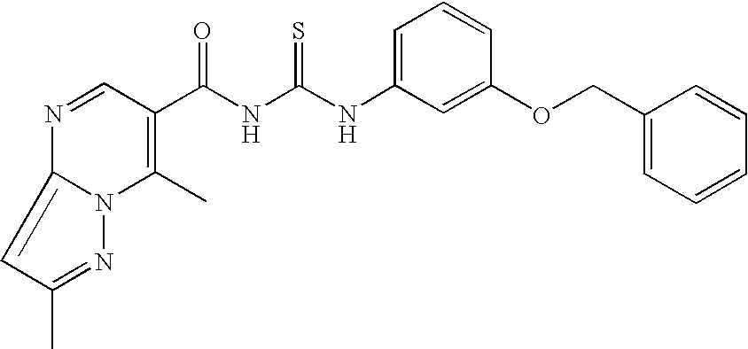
C(NC(NC1=CC=CC(OCC2=CC=CC=C2)=C1)=S)(=O)C1=C(C)N2C(=CC(C)=N2)N=C1
